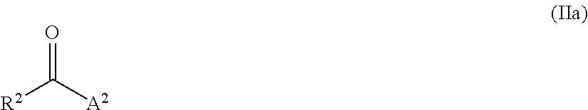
[R2]C([A2])=O
